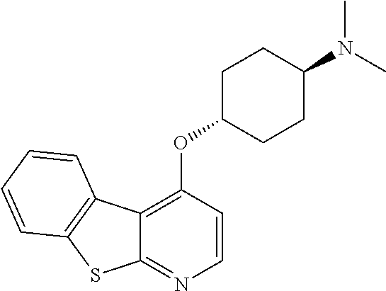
C12=NC=CC(OC3CCC(N(C)C)CC3)=C1C1=C(S2)C=CC=C1
